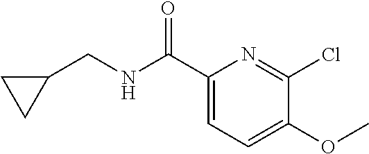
C1(C(NCC2CC2)=O)=CC=C(OC)C(Cl)=N1
